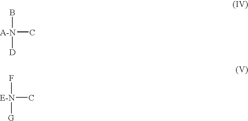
[A-N](C)(B)[D].[E-N](C)(F)[G]
